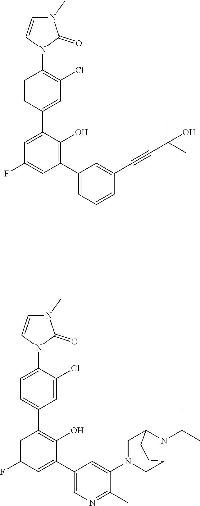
C1=C(N2C(=O)N(C)C=C2)C(Cl)=CC(C2=C(O)C(C3=CN=C(C)C(N4CC5N(C(C)C)C(C4)CC5)=C3)=CC(F)=C2)=C1.C1=CC(C2=CC(F)=CC(C3=CC=CC(C#CC(C)(C)O)=C3)=C2O)=CC(Cl)=C1N1C(=O)N(C)C=C1
